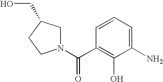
C1=CC(C(=O)N2CC(CO)CC2)=C(O)C(N)=C1
